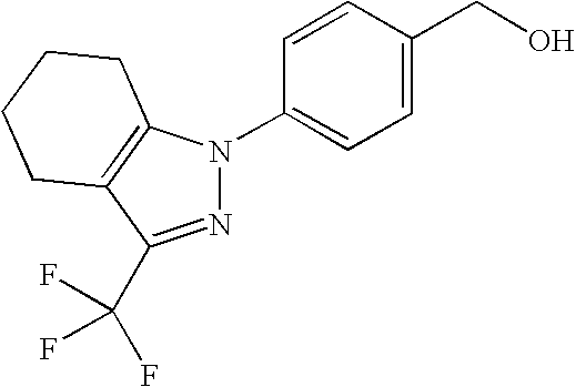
N1=C(C(F)(F)F)C2=C(N1C1=CC=C(CO)C=C1)CCCC2
